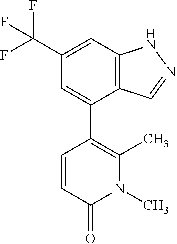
C12=C(C=C(C(F)(F)F)C=C1C1=C(C)N(C)C(=O)C=C1)NN=C2
